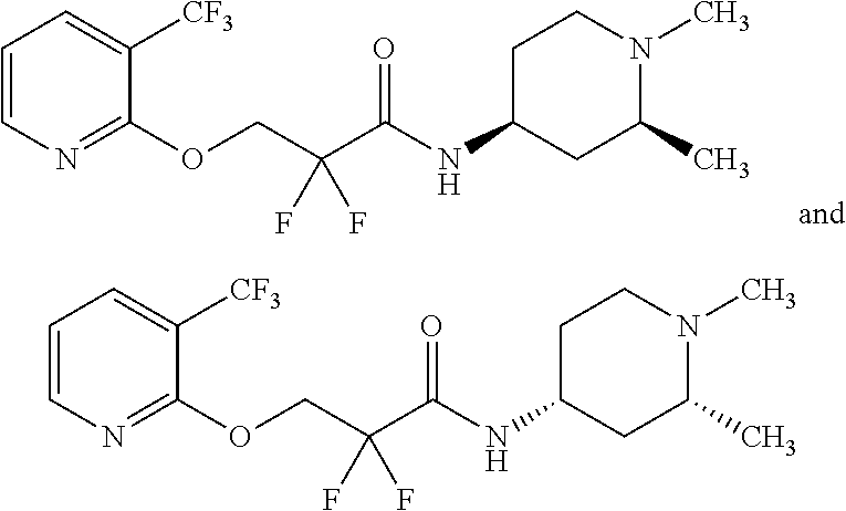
C1=CN=C(OCC(C(NC2CCN(C)C(C)C2)=O)(F)F)C([CF3])=C1.C1=CN=C(OCC(C(NC2CCN(C)C(C)C2)=O)(F)F)C([CF3])=C1
